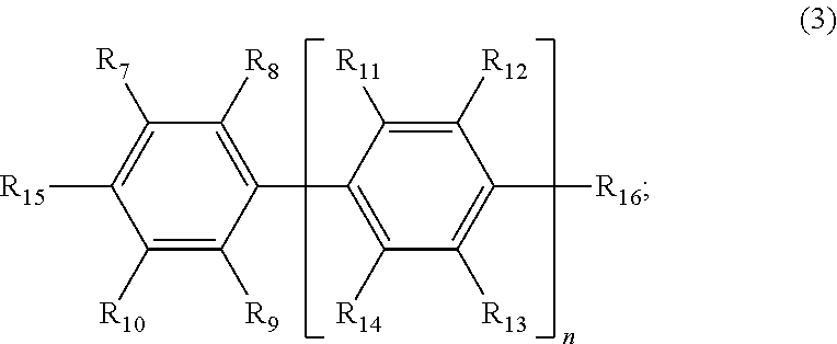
C1([R10])=C([R9])C(C2=C([R14])C([R13])=C([R16])C([R12])=C2[R11])=C([R8])C([R7])=C1[R15]
